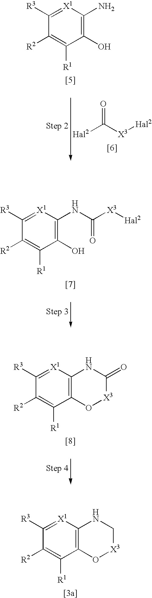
[Hal2]C([X3][Hal2])=O.C1(O)=C(N)[X1]=C([R3])C([R2])=C1[R1].C1(O)=C(NC(=O)[X3][Hal2])[X1]=C([R3])C([R2])=C1[R1].C12=C([X1]=C([R3])C([R2])=C1[R1])NC(=O)[X3]O2.C12=C([X1]=C([R3])C([R2])=C1[R1])NC[X3]O2
